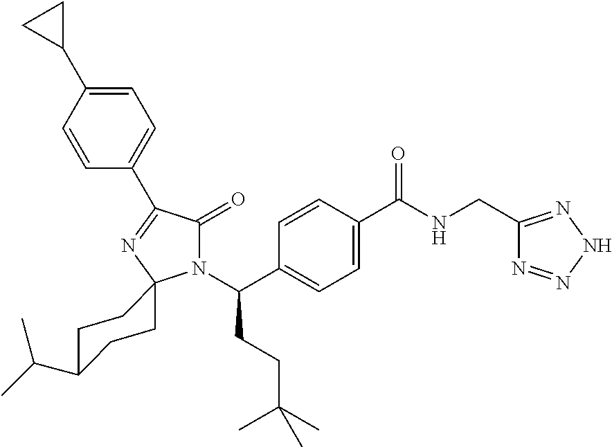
C1=C(C2CC2)C=CC(C2=NC3(N(C(C4=CC=C(C(NCC5=NNN=N5)=O)C=C4)CCC(C)(C)C)C2=O)CCC(C(C)C)CC3)=C1
